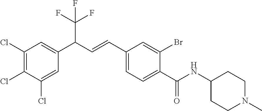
C1(Cl)=C(Cl)C(Cl)=CC(C(C(F)(F)F)C=CC2=CC=C(C(NC3CCN(C)CC3)=O)C(Br)=C2)=C1
